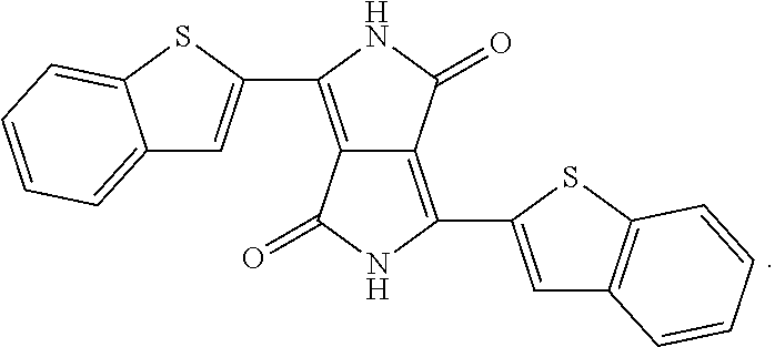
C12=C(C3=CC4=C(S3)C=CC=C4)NC(=O)C1=C(C1=CC3=CC=CC=C3S1)NC2=O
